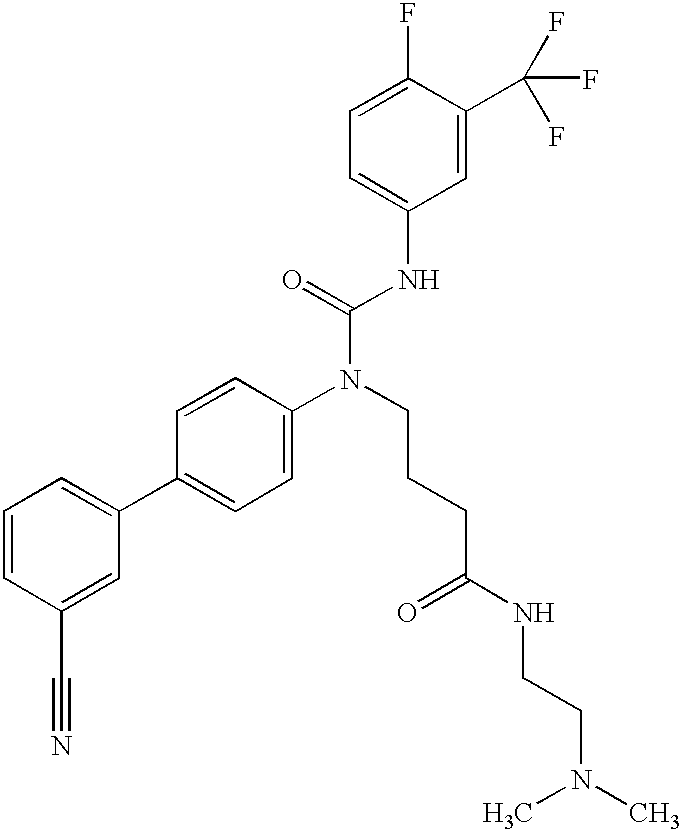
C1=CC(C#N)=CC(C2=CC=C(N(C(NC3=CC=C(F)C(C(F)(F)F)=C3)=O)CCCC(NCCN(C)C)=O)C=C2)=C1
